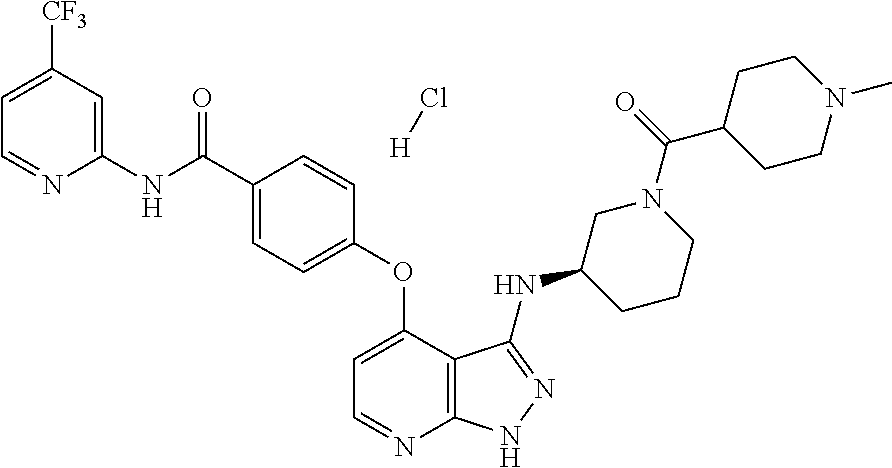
C1(NC(=O)C2=CC=C(OC3=CC=NC4=C3C(NC3CCCN(C(=O)C5CCN(C)CC5)C3)=NN4)C=C2)=CC([CF3])=CC=N1.[H]Cl
